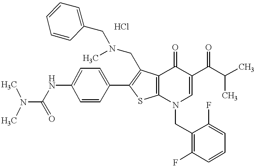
C1(NC(N(C)C)=O)=CC=C(C2=C(CN(C)CC3=CC=CC=C3)C3=C(S2)N(CC2=C(F)C=CC=C2F)C=C(C(C(C)C)=O)C3=O)C=C1
